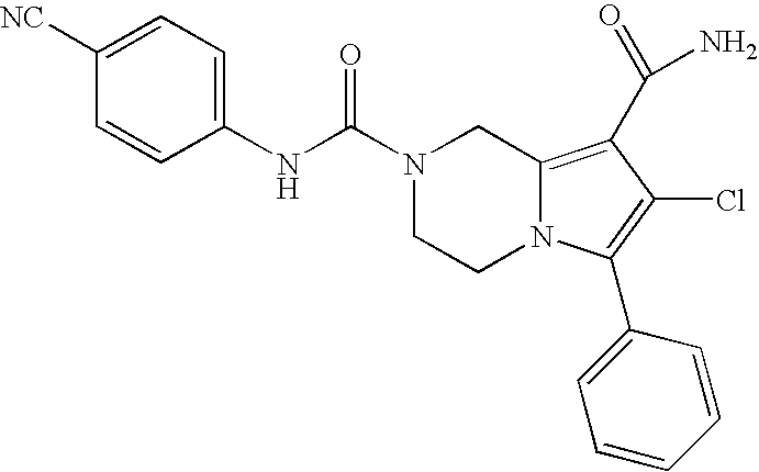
C1([NC])=CC=C(NC(=O)N2CCN3C(=C(C(N)=O)C(Cl)=C3C3=CC=CC=C3)C2)C=C1
